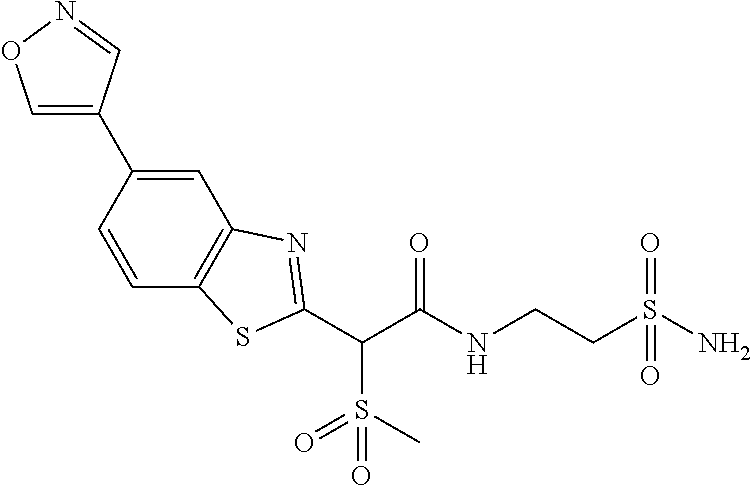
C(C(NCCS(N)(=O)=O)=O)(C1=NC2=C(C=CC(C3=CON=C3)=C2)S1)S(=O)(=O)C
